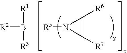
[R5]N1C([R7])C1[R6].B([R2])([R1])[R3]
